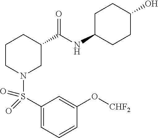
C1(S(N2CC(C(NC3CCC(O)CC3)=O)CCC2)(=O)=O)=CC=CC(O[CHF2])=C1
